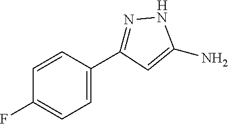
FC1=CC=C(C2=NNC(N)=C2)C=C1.[H]
